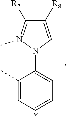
C1([R7])=N(C)N(C2=CC=CC=C2C)C=C1[R8]
